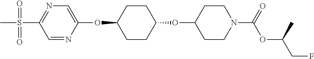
C1=NC(OC2CCC(OC3CCN(C(OC(CF)C)=O)CC3)CC2)=CN=C1S(C)(=O)=O
